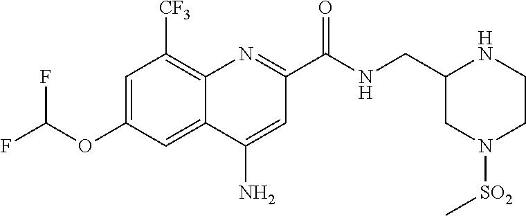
C1=C(OC(F)F)C=C2C(=C1[CF3])N=C(C(=O)NCC1CN([SO2]C)CCN1)C=C2N
